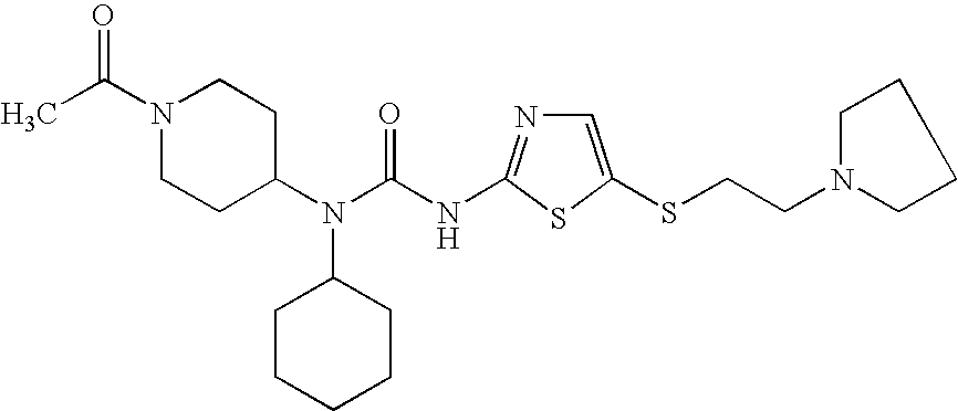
N(C(N(C1CCN(C(C)=O)CC1)C1CCCCC1)=O)C1=NC=C(SCCN2CCCC2)S1
